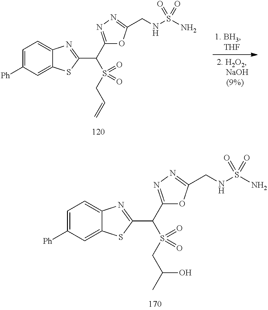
C1=C([Ph])C=C2C(=C1)N=C(C(C1=NN=C(CNS(=O)(N)=O)O1)S(CC(C)O)(=O)=O)S2.C1=C([Ph])C=C2C(=C1)N=C(C(C1=NN=C(CNS(=O)(N)=O)O1)S(CC=C)(=O)=O)S2
